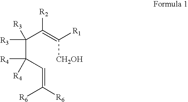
C(C(C=C([R6])[R6])([R4])[R4])(C(=C([CH2OH])[R1])[R2])([R3])[R3]
